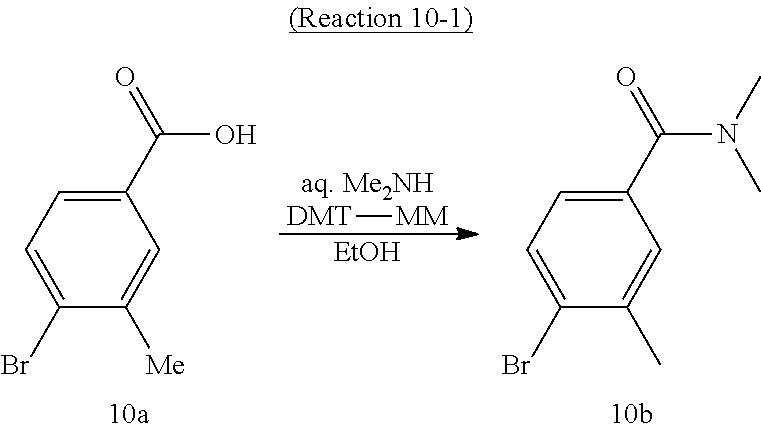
C1(C(=O)O)=CC=C(Br)C([Me])=C1.[DMT][MM].[EtOH].C1(C(=O)N(C)C)=CC=C(Br)C(C)=C1
